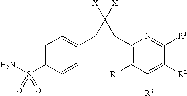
[R4]C1=C(C2C(C3=CC=C(S(N)(=O)=O)C=C3)C2([X])[X])N=C([R1])C([R2])=C1[R3]
